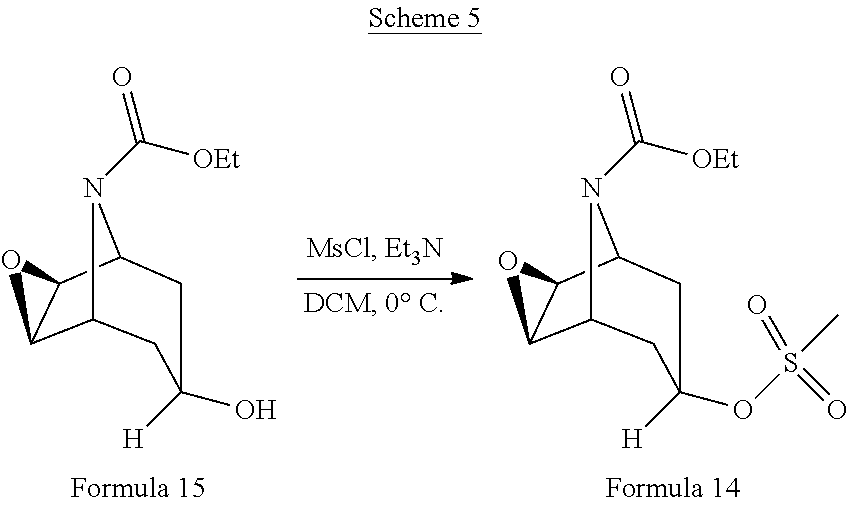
C12C3C(C(N1C([OEt])=O)CC(O)([H])C2)O3.C12C3C(C(N1C([OEt])=O)CC(OS(C)(=O)=O)([H])C2)O3
